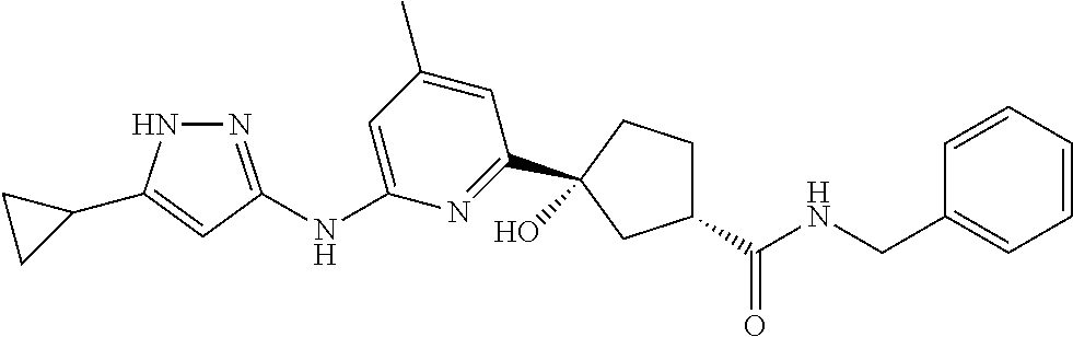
N1=C(NC2=CC(C)=CC(C3(O)CCC(C(NCC4=CC=CC=C4)=O)C3)=N2)C=C(C2CC2)N1
